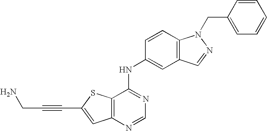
C12=C(SC(C#CCN)=C1)C(NC1=CC3=C(C=C1)N(CC1=CC=CC=C1)N=C3)=NC=N2
